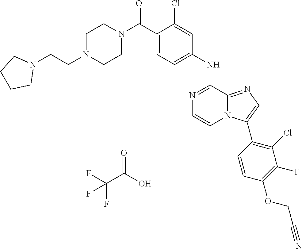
N1(C(C2=CC=C(NC3=NC=CN4C3=NC=C4C3=C(Cl)C(F)=C(OCC#N)C=C3)C=C2Cl)=O)CCN(CCN2CCCC2)CC1.O=C(O)C(F)(F)F
